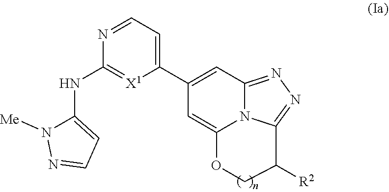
C1(C2=CC3=NN=C4N3C(=C2)OCC4[R2])=CC=NC(NC2=CC=NN2[Me])=[X1]1
